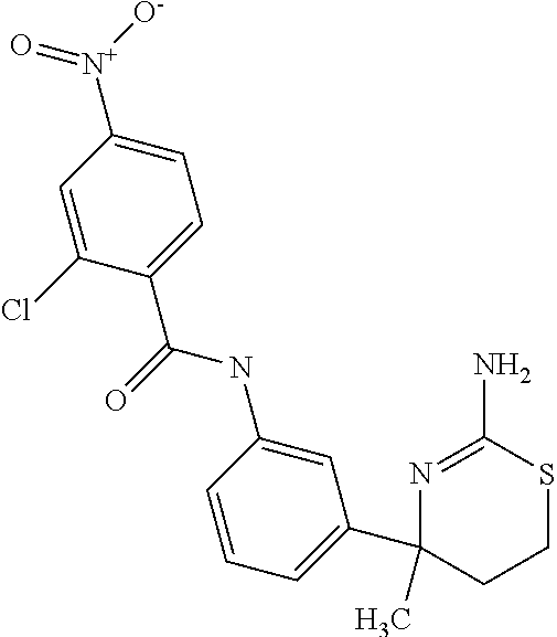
N(C1=CC(C2(C)N=C(N)SCC2)=CC=C1)C(=O)C1=CC=C([N+]([O-])=O)C=C1Cl
